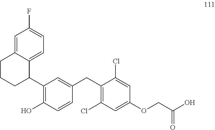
C1=C2C(=CC=C1F)C(C1=C(O)C=CC(CC3=C(Cl)C=C(OCC(O)=O)C=C3Cl)=C1)CCC2
